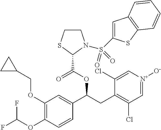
C1(OCC2CC2)=C(OC(F)F)C=CC(C(CC2=C(Cl)C=[N+]([O-])C=C2Cl)OC(=O)C2N(S(=O)(=O)C3=CC4=C(S3)C=CC=C4)CCS2)=C1
